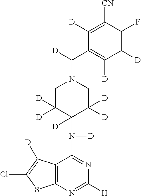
C1([D])=C(F)C([CN])=C([D])C(C(N2CC([D])([D])C(N([D])C3=NC([H])=NC4=C3C([D])=C(Cl)S4)([D])C([D])([D])C2)[D])=C1[D]
